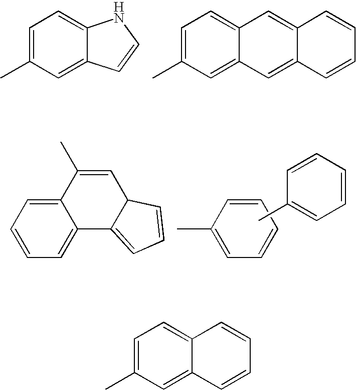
C1=C(C)C=C2C(=C1)NC=C2.C1=C(C)C=C2C(=C1)C=C1C(=C2)C=CC=C1.C1=CC=C2C(=C1)C1=CC=CC1C=C2C.C1=C(C)C=CC=C1.CC1=CC=CC=C1.C1=C(C)C=C2C(=C1)C=CC=C2
